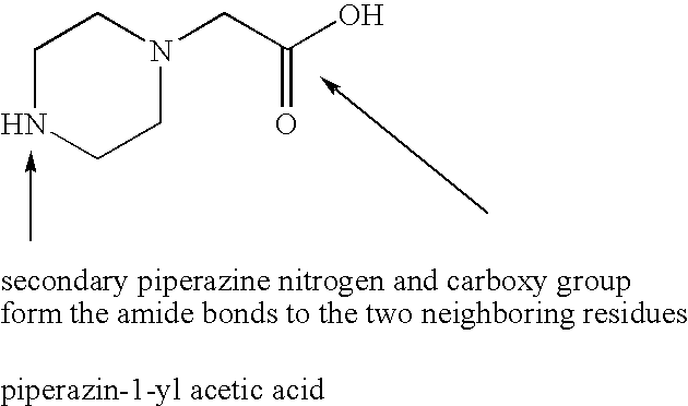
C1NCCN(CC(O)=O)C1
